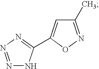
N1=NN=C(C2=CC(C)=NO2)N1
